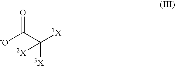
[-O]C(C([1X])([3X])[2X])=O
